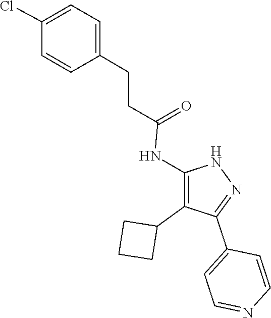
N1C(NC(CCC2=CC=C(Cl)C=C2)=O)=C(C2CCC2)C(C2=CC=NC=C2)=N1
